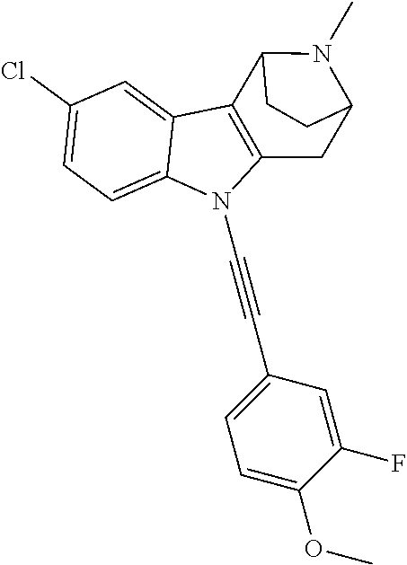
C1(Cl)=CC=C2C(=C1)C1=C(N2C#CC2=CC=C(OC)C(F)=C2)CC2N(C)C1CC2
